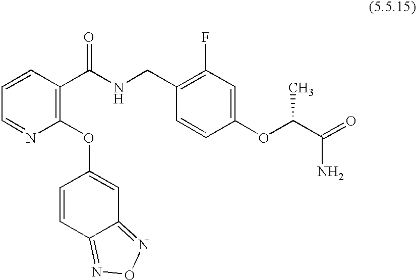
C1=CC(C(NCC2=C(F)C=C(OC(C(=O)N)C)C=C2)=O)=C(OC2=CC3=NON=C3C=C2)N=C1
